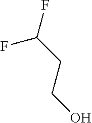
FC(CCO)F
